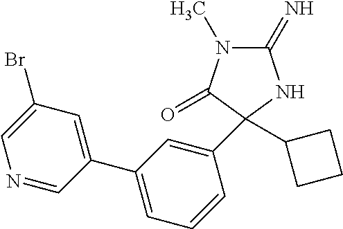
C1(Br)=CN=CC(C2=CC=CC(C3(C4CCC4)C(=O)N(C)C(=N)N3)=C2)=C1
